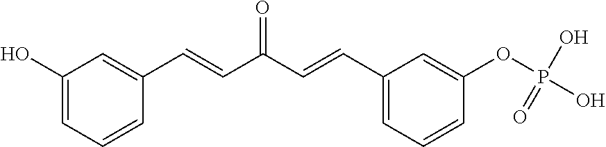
C1(O)=CC=CC(C=CC(C=CC2=CC=CC(OP(O)(O)=O)=C2)=O)=C1
